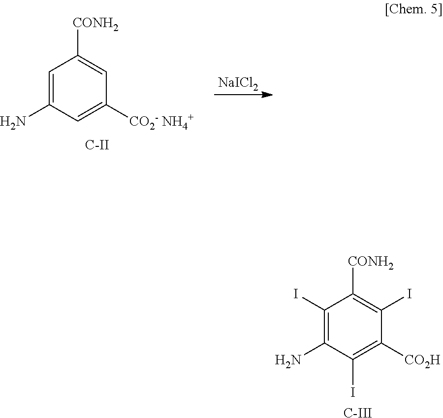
C1(I)=C(N)C(I)=C([CO2H])C(I)=C1[CONH2].[C-III].C1=C(N)C=C([CO2- NH4+])C=C1[CONH2].[C-II].[NaICl2]
